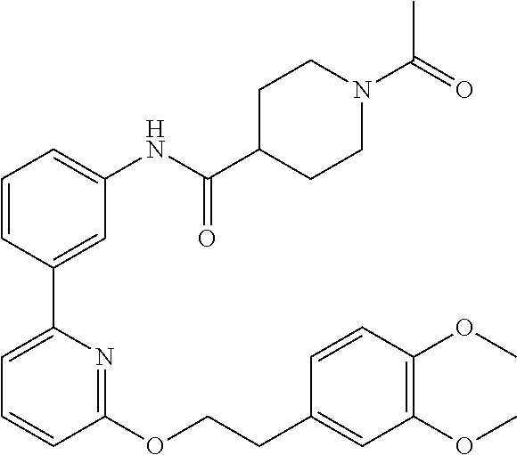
C1=CC(C2=CC=CC(OCCC3=CC(OC)=C(OC)C=C3)=N2)=CC(NC(C2CCN(C(=O)C)CC2)=O)=C1
